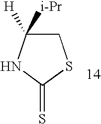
C1C([i-Pr])([H])NC(=S)S1
